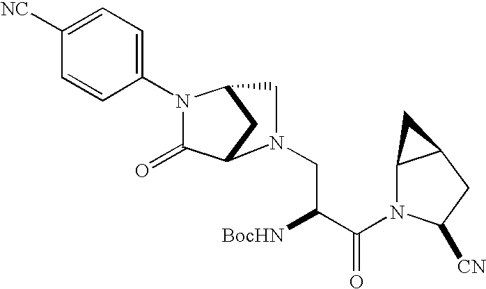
C1(N2C(=O)C3CC2CN3CC([BocHN])C(=O)N2C3C(CC2[CN])C3)=CC=C([NC])C=C1
